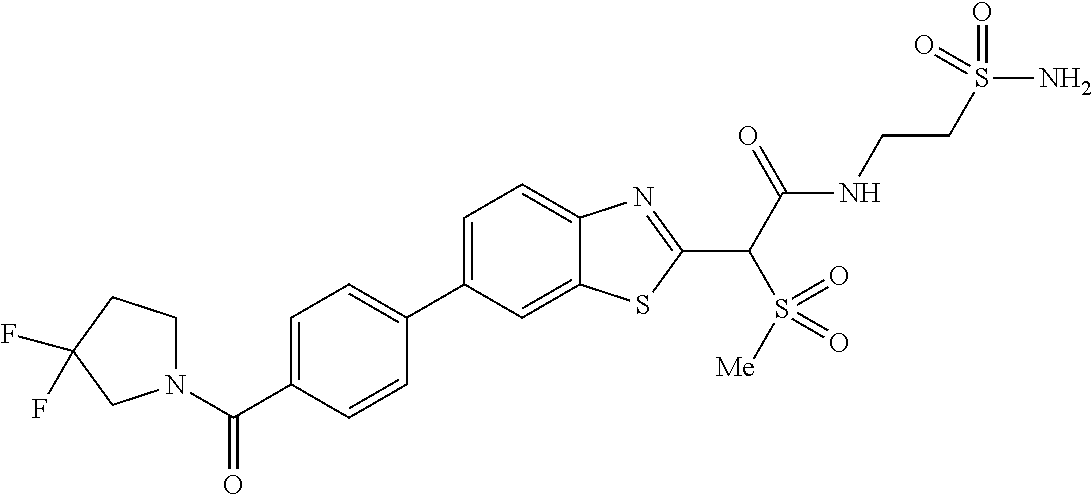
C1=C(C2=CC=C(C(=O)N3CCC(F)(F)C3)C=C2)C=C2C(=C1)N=C(C(C(NCCS(N)(=O)=O)=O)S([Me])(=O)=O)S2
